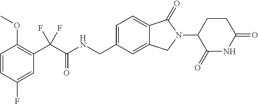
C1=C(CNC(C(C2=C(OC)C=CC(F)=C2)(F)F)=O)C=C2C(=C1)C(=O)N(C1C(=O)NC(=O)CC1)C2
